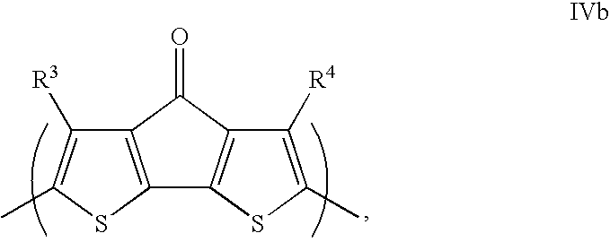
C1([R3])=C(C)SC2=C1C(=O)C1=C2SC(C)=C1[R4]
